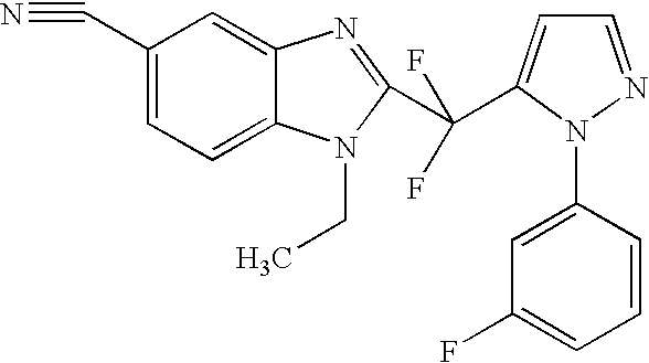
C1(C#N)=CC=C2C(=C1)N=C(C(F)(F)C1=CC=NN1C1=CC(F)=CC=C1)N2CC
